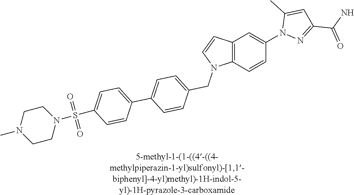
C12=C(C=CC(N3N=C(C(=O)N)C=C3C)=C1)N(CC1=CC=C(C3=CC=C(S(N4CCN(C)CC4)(=O)=O)C=C3)C=C1)C=C2
